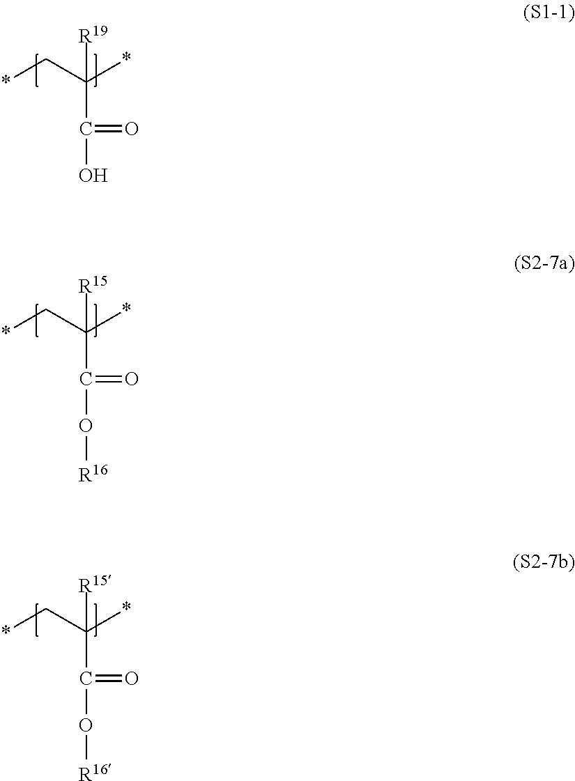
*CC(*)([R19])C(=O)O.*CC(*)([R15])C(=O)O[R16].*CC(*)([R15])C(=O)O[R16]
